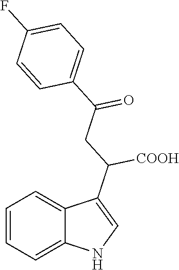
C1=CC=C2C(=C1)C(C([COOH])CC(=O)C1=CC=C(F)C=C1)=CN2
